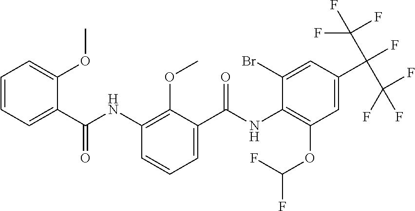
C1=CC=C(C(NC2=C(OC)C(C(NC3=C(OC(F)F)C=C(C(C(F)(F)F)(C(F)(F)F)F)C=C3Br)=O)=CC=C2)=O)C(OC)=C1
